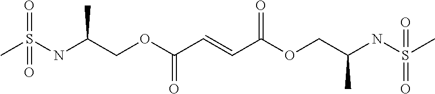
CS(NC(COC(C=CC(OCC(NS(C)(=O)=O)C)=O)=O)C)(=O)=O
